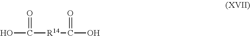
OC([R14]C(O)=O)=O
